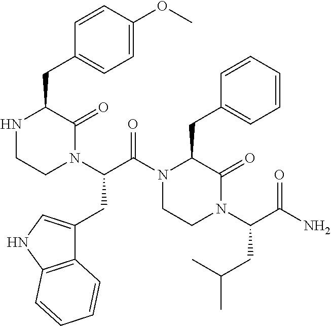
N1CCN(C(C(N2C(CC3=CC=CC=C3)C(=O)N(C(C(N)=O)CC(C)C)CC2)=O)CC2=CNC3=C2C=CC=C3)C(=O)C1CC1=CC=C(OC)C=C1
